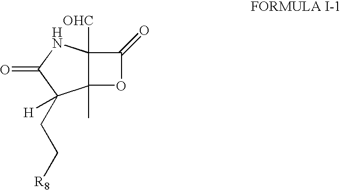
C12([OHC])C(C)(OC1=O)C(CC[R8])([H])C(=O)N2
